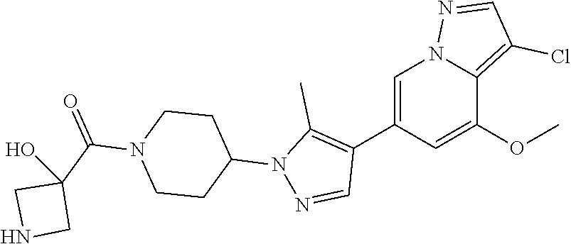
C1(C2=C(C)N(C3CCN(C(C4(O)CNC4)=O)CC3)N=C2)=CN2C(=C(Cl)C=N2)C(OC)=C1
